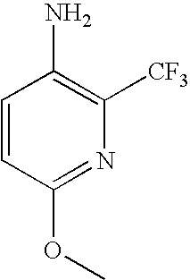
C1=CC(OC)=NC([CF3])=C1N
